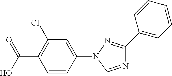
C1=CC(N2N=C(C3=CC=CC=C3)N=C2)=CC(Cl)=C1C(O)=O
